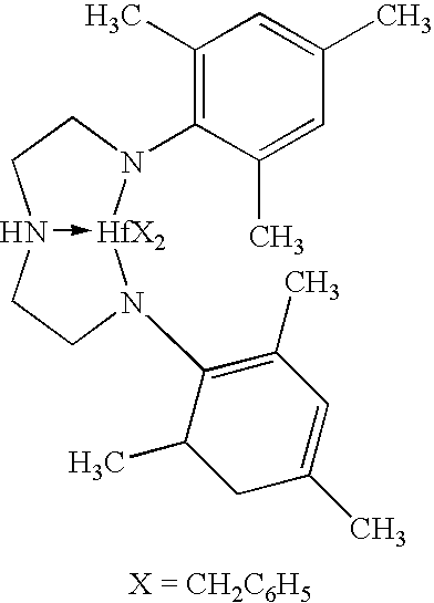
C1(C)=C(N2[HfX2]3-N(CC2)CCN3C2=C(C)C=C(C)CC2C)C(C)=CC(C)=C1
